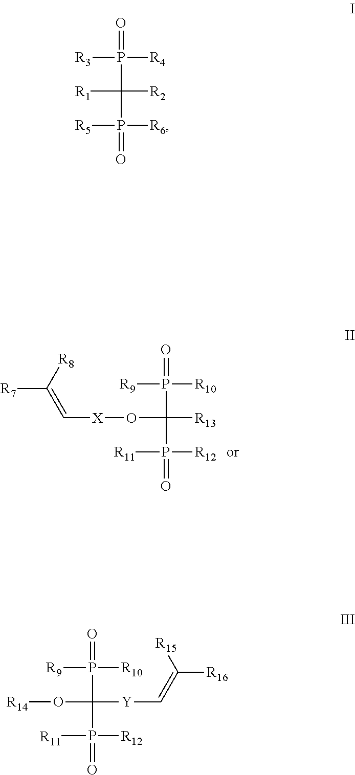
[R9]P([R10])(=O)C(O[X]C=C([R7])[R8])([R13])P(=O)([R12])[R11].[R3]P([R4])(=O)C([R1])([R2])P(=O)([R6])[R5].[R10]P([R9])(=O)C(O[R14])(P(=O)([R11])[R12])[Y]C=C([R16])[R15]
